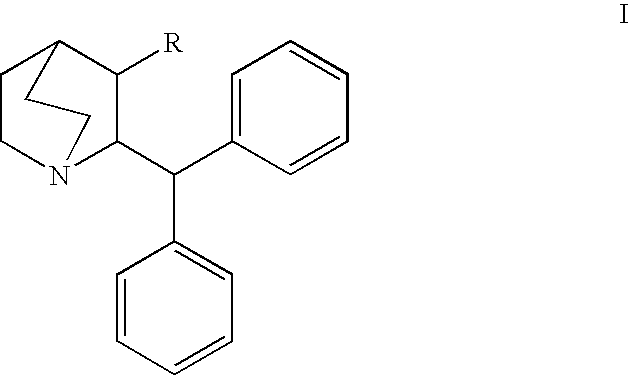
C1CN2C(C(C3=CC=CC=C3)C3=CC=CC=C3)C([R])C1CC2
